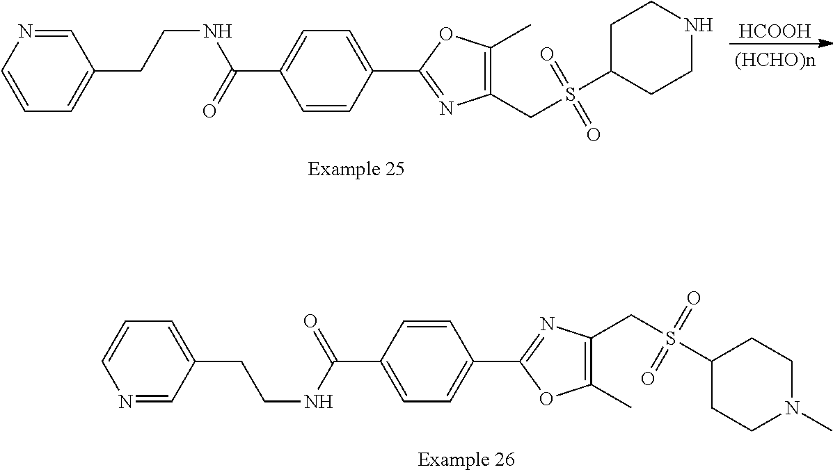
C1=C(CCNC(C2=CC=C(C3=NC(CS(C4CCN(C)CC4)(=O)=O)=C(C)O3)C=C2)=O)C=NC=C1.C1=NC=CC=C1CCNC(C1=CC=C(C2=NC(CS(C3CCNCC3)(=O)=O)=C(C)O2)C=C1)=O.[HCOOH]
